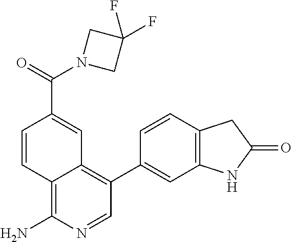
C1=CC2=C(N)N=CC(C3=CC4=C(C=C3)CC(=O)N4)=C2C=C1C(N1CC(F)(F)C1)=O
